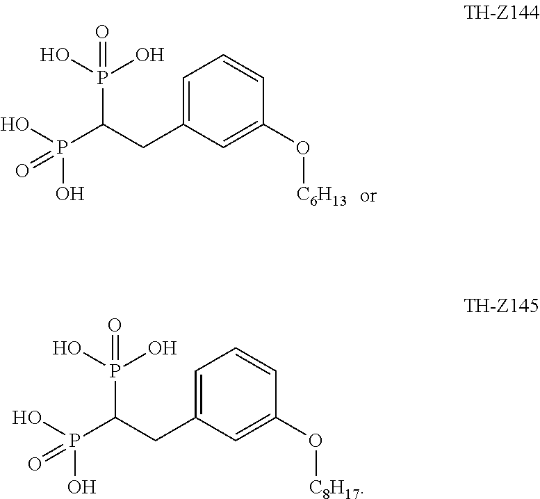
P(O)(=O)(C(P(=O)(O)O)CC1=CC=CC(O[C6H13])=C1)O.P(O)(=O)(C(P(=O)(O)O)CC1=CC=CC(O[C8H17])=C1)O
